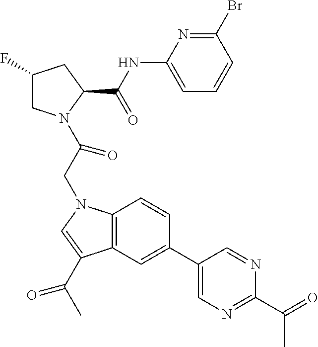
C1(F)CN(C(CN2C3=C(C(C(C)=O)=C2)C=C(C2=CN=C(C(=O)C)N=C2)C=C3)=O)C(C(NC2=CC=CC(Br)=N2)=O)C1
